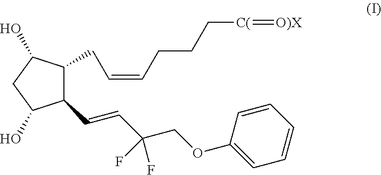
C1(C=CC(COC2=CC=CC=C2)(F)F)C(CC=CCCC[C(]=[O)X])C(O)CC1O
